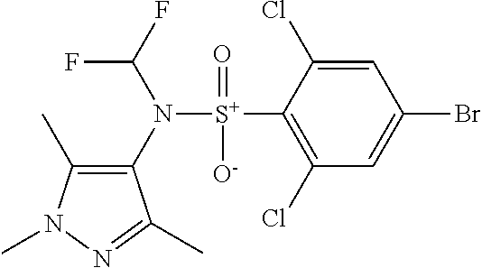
C1(C)=C(N([S+](C2=C(Cl)C=C(Br)C=C2Cl)(=O)[O-])C(F)F)C(C)=NN1C
